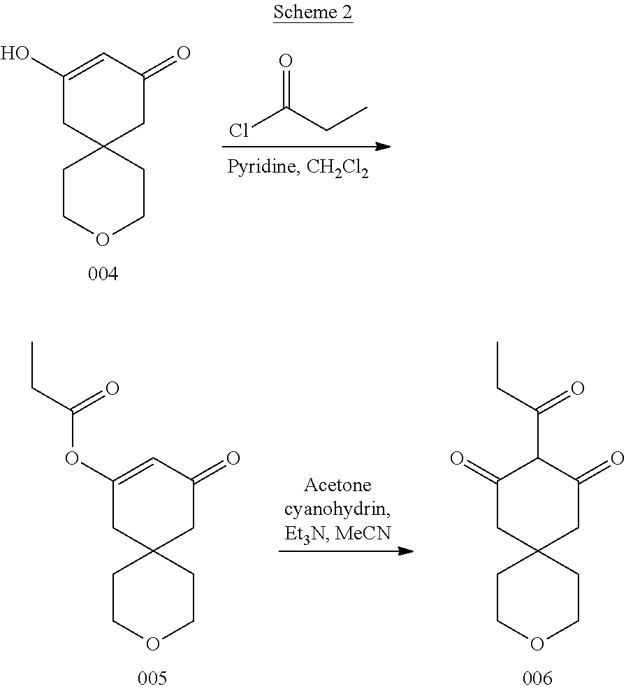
C1(O)=CC(=O)CC2(C1)CCOCC2.ClC(CC)=O.C1(=O)CC2(CC(=O)C1C(=O)CC)CCOCC2.C1(OC(CC)=O)=CC(=O)CC2(C1)CCOCC2
